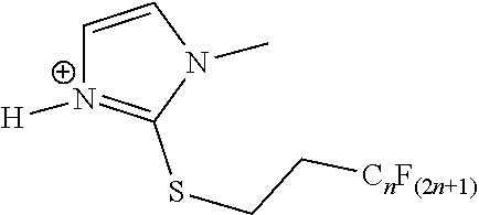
C1=CN(C)C(SCC[CnF(2n+1)])=[N+]1[H]
